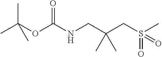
CC(OC(NCC(CS(C)(=O)=O)(C)C)=O)(C)C
